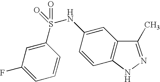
C1(S(NC2=CC3=C(C=C2)NN=C3C)(=O)=O)=CC(F)=CC=C1
